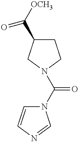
C1C(C([OCH3])=O)CN(C(=O)N2C=CN=C2)C1
